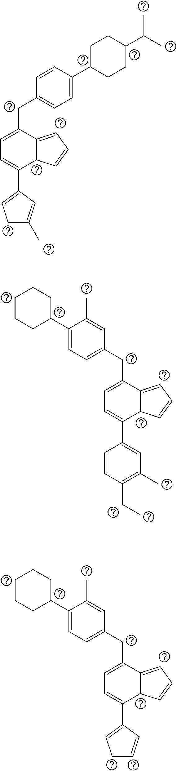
C1C(C2=CC=C(CC3=CC=C(C4=CCC(C)=C4)C4C3=CC=C4)C=C2)CCC(C(C)C)C1.C1C(C2=CC=C(CC3=CC=C(C4=CC(C)=C(CC)C=C4)C4C3=CC=C4)C=C2C)CCCC1.C1C(C2=CC=C(CC3=CC=C(C4=CCC=C4)C4C3=CC=C4)C=C2C)CCCC1
